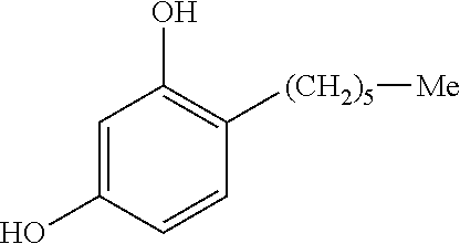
C1=C(O)C=CC([(CH2)5][Me])=C1O
